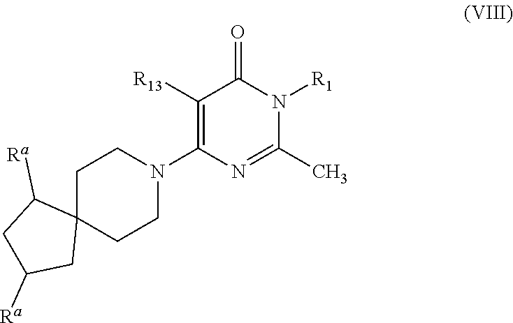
C1([R13])=C(N2CCC3(CC2)C([Ra])CC([Ra])C3)N=C(C)N([R1])C1=O
